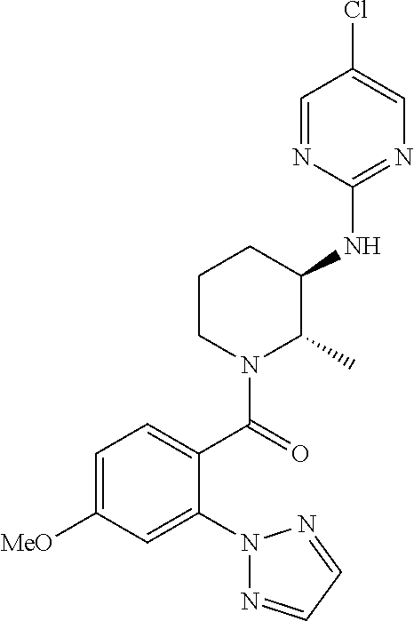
C1CN(C(=O)C2=CC=C([MeO])C=C2N2N=CC=N2)C(C)C(NC2=NC=C(Cl)C=N2)C1
